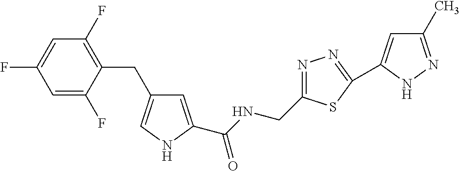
C1=C(C(NCC2=NN=C(C3=CC(C)=NN3)S2)=O)NC=C1CC1=C(F)C=C(F)C=C1F
